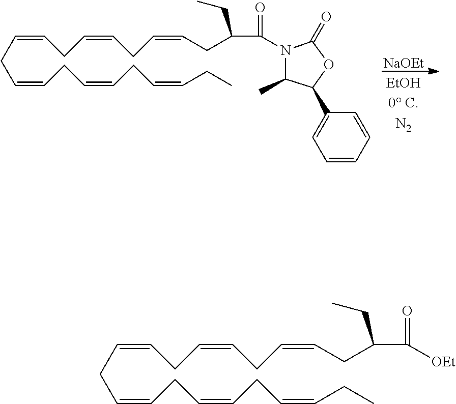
[NaOEt].C(C=CCC=CCC=CCC)C=CCC=CCC=CCC(C(N1C(C)C(C2=CC=CC=C2)OC1=O)=O)CC.C(C=CCC=CCC=CCC)C=CCC=CCC=CCC(C([OEt])=O)CC
